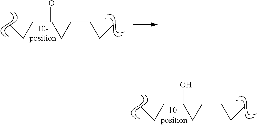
C(CC(CCCCC)=O)C.C(CC(CCCCC)O)C
